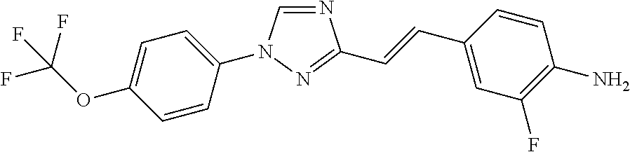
N1=CN(C2=CC=C(OC(F)(F)F)C=C2)N=C1C=CC1=CC(F)=C(N)C=C1
